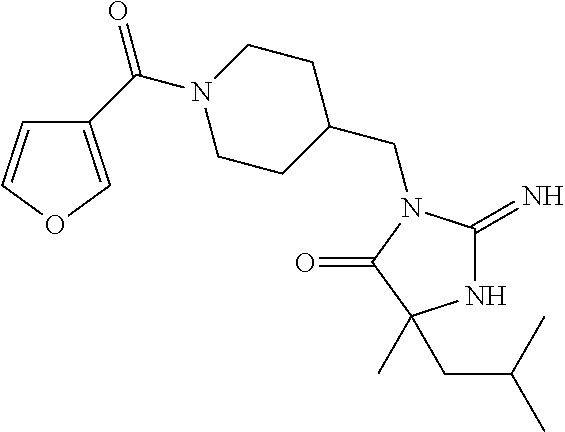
N1C(=N)N(CC2CCN(C(=O)C3=COC=C3)CC2)C(=O)C1(C)CC(C)C
